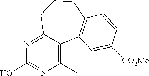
C1(C)=C2C(=NC(O)=N1)CCCC1=C2C=C([CO2Me])C=C1
